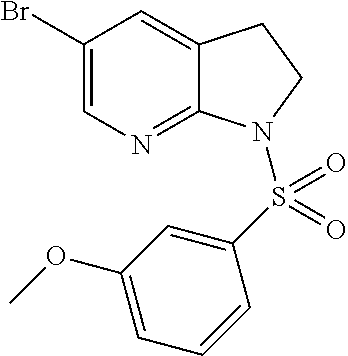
BrC1=CN=C2C(=C1)CCN2S(C1=CC(OC)=CC=C1)(=O)=O
